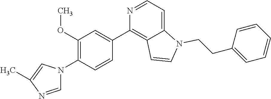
C12=CC=NC(C3=CC(OC)=C(N4C=NC(C)=C4)C=C3)=C1C=CN2CCC1=CC=CC=C1
